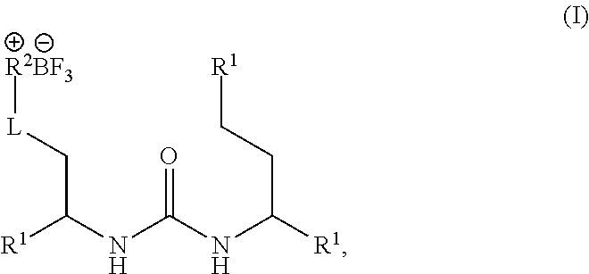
[R1]C(NC(NC([R1])CC[R1])=O)C[L][R2BF3]
